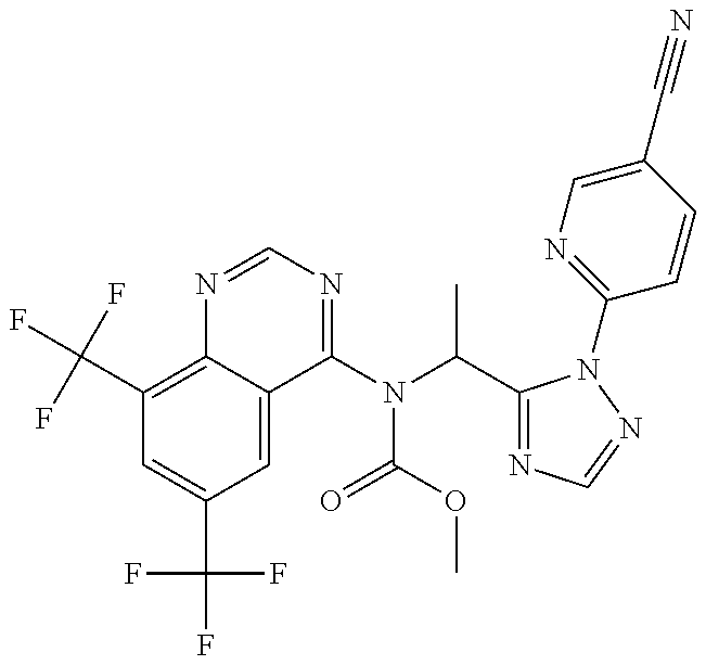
C1(C(F)(F)F)=C2C(=CC(C(F)(F)F)=C1)C(N(C(C)C1=NC=NN1C1=NC=C(C#N)C=C1)C(OC)=O)=NC=N2
